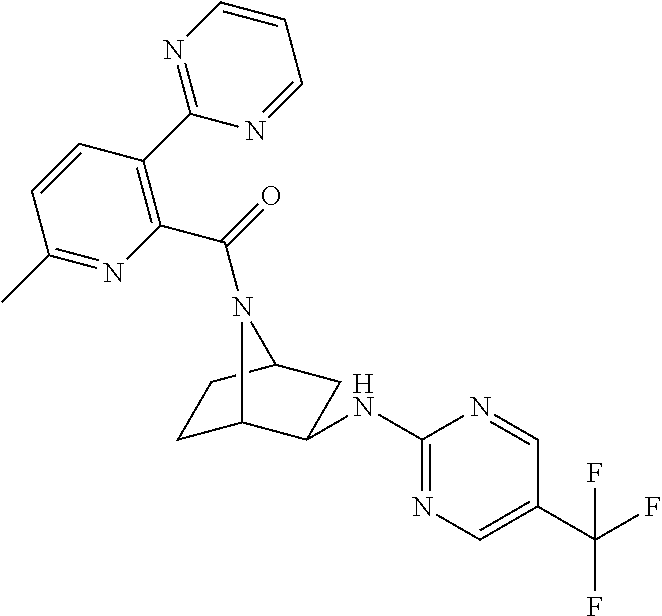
C1C2C(NC3=NC=C(C(F)(F)F)C=N3)CC(C1)N2C(=O)C1=C(C2=NC=CC=N2)C=CC(C)=N1
